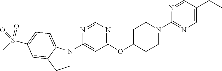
C1(OC2CCN(C3=NC=C(CC)C=N3)CC2)=NC=NC(N2CCC3=CC(S(C)(=O)=O)=CC=C23)=C1
